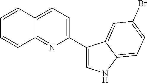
C1=CC2=CC=C(C3=CNC4=CC=C(Br)C=C34)N=C2C=C1
